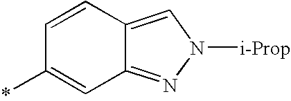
*C1=CC2=NN([i-Prop])C=C2C=C1
